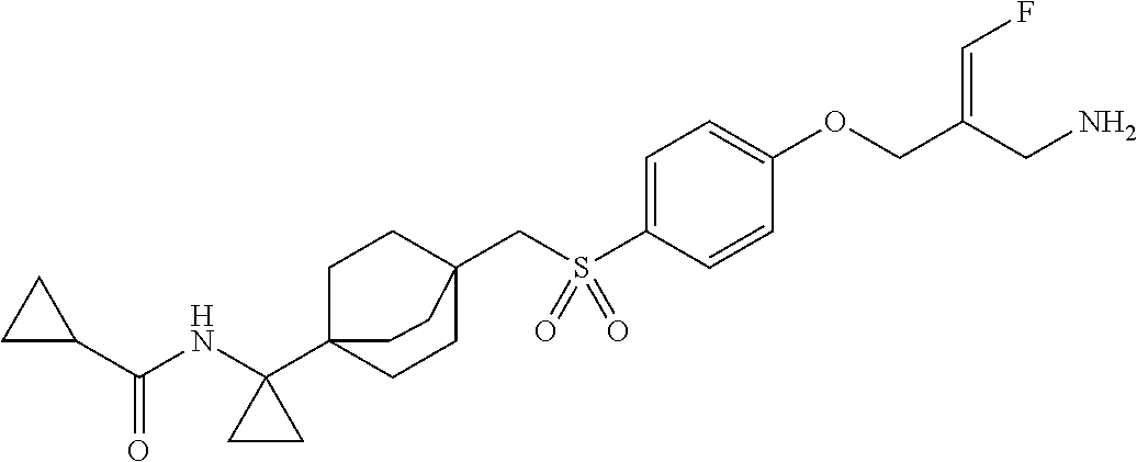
C1=C(S(CC23CCC(C4(NC(C5CC5)=O)CC4)(CC2)CC3)(=O)=O)C=CC(OCC(CN)=CF)=C1
